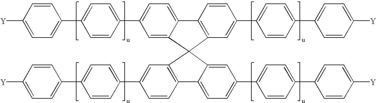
C12=CC=C(C3=CC=C(C4=CC=C([Y])C=C4)C=C3)C=C1C1(C3=C2C=CC(C2=CC=C(C4=CC=C([Y])C=C4)C=C2)=C3)C2=C(C3=CC=C(C4=CC=C(C5=CC=C([Y])C=C5)C=C4)C=C31)C=CC(C1=CC=C(C3=CC=C([Y])C=C3)C=C1)=C2
